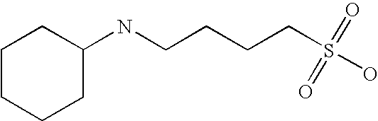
C1(NCCCCS(O)(=O)=O)CCCCC1
